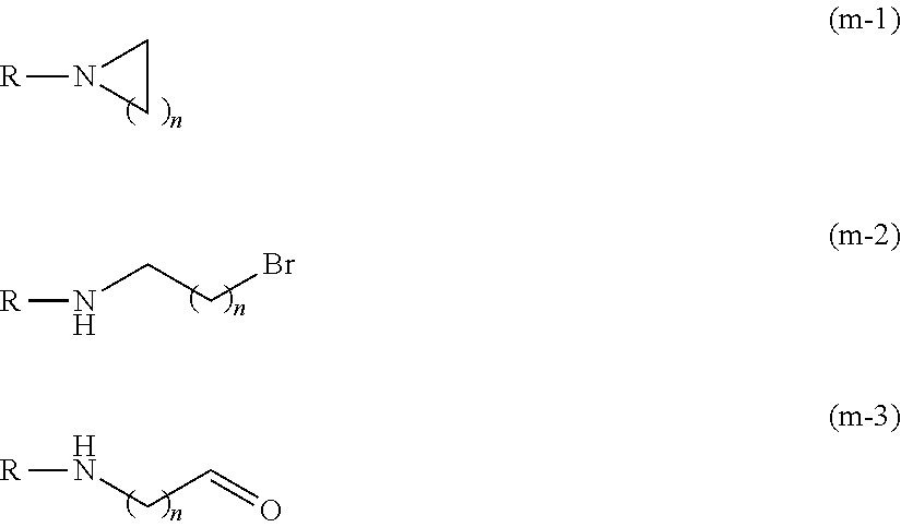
[R]N1CC1.[R]NCCBr.[R]NCC=O
